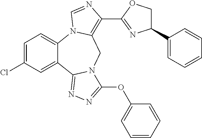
C1=C(Cl)C=C2C(=C1)N1C(=C(C3=NC(C4=CC=CC=C4)CO3)N=C1)CN1C2=NN=C1OC1=CC=CC=C1
